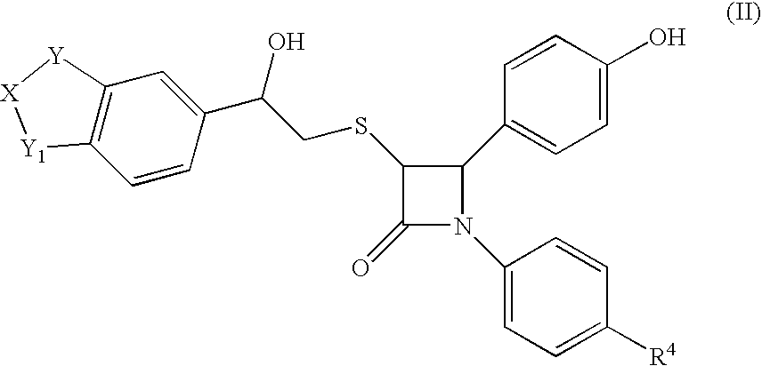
C1(C2=CC=C(O)C=C2)C(SCC(C2=CC3=C(C=C2)[Y1][X][Y]3)O)C(=O)N1C1=CC=C([R4])C=C1
